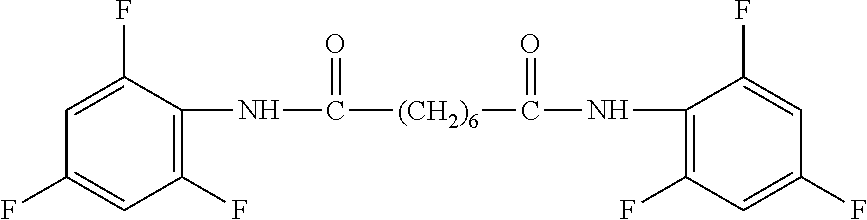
N(C([(CH2)6]C(NC1=C(F)C=C(F)C=C1F)=O)=O)C1=C(F)C=C(F)C=C1F
